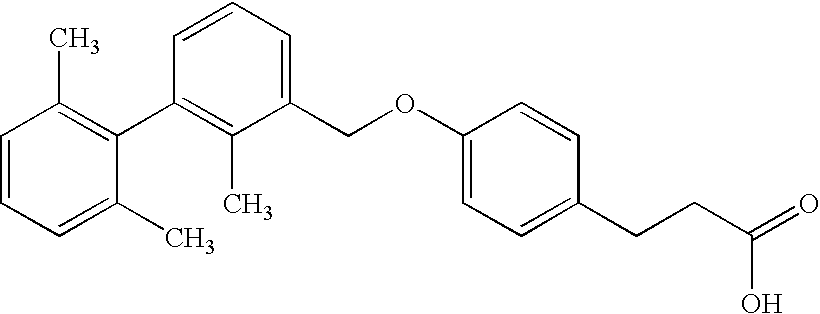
C1(COC2=CC=C(CCC(=O)O)C=C2)=CC=CC(C2=C(C)C=CC=C2C)=C1C
